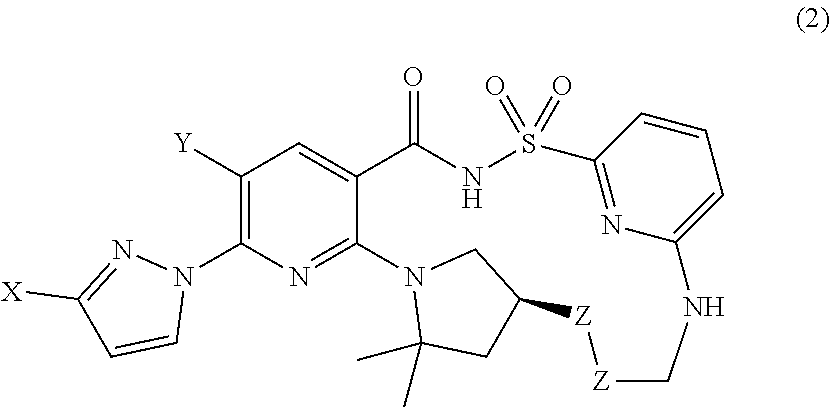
C1([Y])=C(N2N=C([X])C=C2)N=C2C(=C1)C(=O)NS(=O)(=O)C1=NC(=CC=C1)NC[Z][Z]C1CC(C)(C)N2C1
